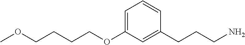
C(COC1=CC=CC(CCCN)=C1)CCOC
